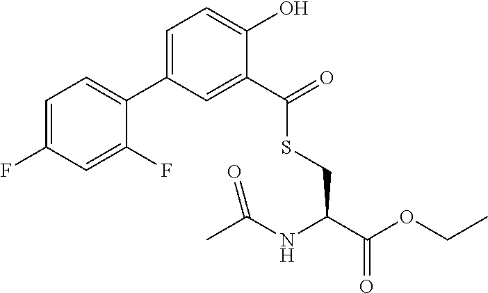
C1=C(F)C=C(F)C(C2=CC=C(O)C(C(=O)SCC(C(OCC)=O)NC(C)=O)=C2)=C1
